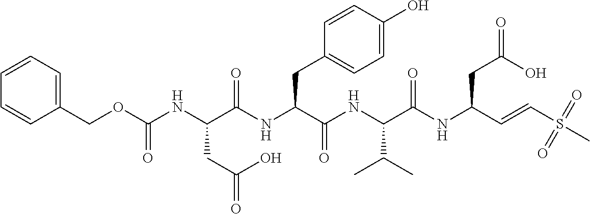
N(C(C(NC(C(NC(C=CS(C)(=O)=O)CC(=O)O)=O)C(C)C)=O)CC1=CC=C(O)C=C1)C(C(NC(OCC1=CC=CC=C1)=O)CC(=O)O)=O
